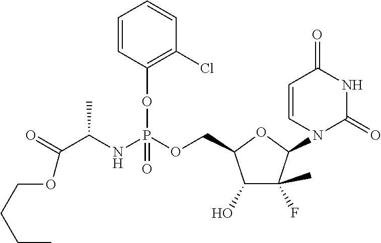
C1(O)C(F)(C)C(N2C(=O)NC(=O)C=C2)OC1COP(NC(C(=O)OCCCC)C)(OC1=C(Cl)C=CC=C1)=O
